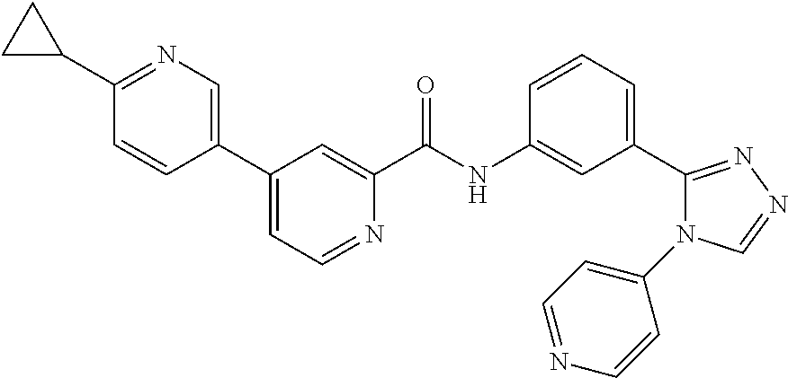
C1(C2CC2)=NC=C(C2=CC=NC(C(NC3=CC(C4=NN=CN4C4=CC=NC=C4)=CC=C3)=O)=C2)C=C1
